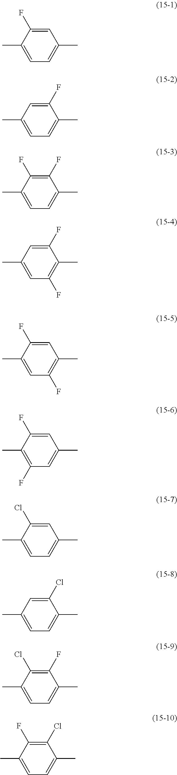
C1=C(F)C(C)=CC=C1C.C1(F)=CC(C)=CC=C1C.C1(F)=C(F)C(C)=CC=C1C.C1(F)=CC(C)=CC(F)=C1C.C1=C(F)C(C)=CC(F)=C1C.C1=C(F)C(C)=C(F)C=C1C.C1=C(Cl)C(C)=CC=C1C.C1(Cl)=CC(C)=CC=C1C.C1(F)=C(Cl)C(C)=CC=C1C.C1(Cl)=C(F)C(C)=CC=C1C
